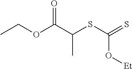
S(C(=S)O[Et])C(C(OCC)=O)C
